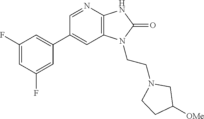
C1(C2=CC(F)=CC(F)=C2)=CC2=C(N=C1)NC(=O)N2CCN1CCC([OMe])C1
